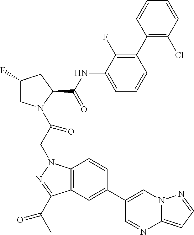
C1(F)CN(C(CN2C3=C(C(C(C)=O)=N2)C=C(C2=CN4C(=CC=N4)N=C2)C=C3)=O)C(C(NC2=CC=CC(C3=C(Cl)C=CC=C3)=C2F)=O)C1
